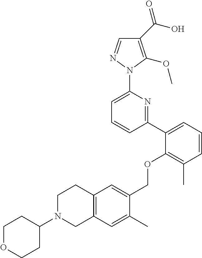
C1(C(O)=O)=C(OC)N(C2=CC=CC(C3=CC=CC(C)=C3OCC3=CC4=C(C=C3C)CN(C3CCOCC3)CC4)=N2)N=C1
